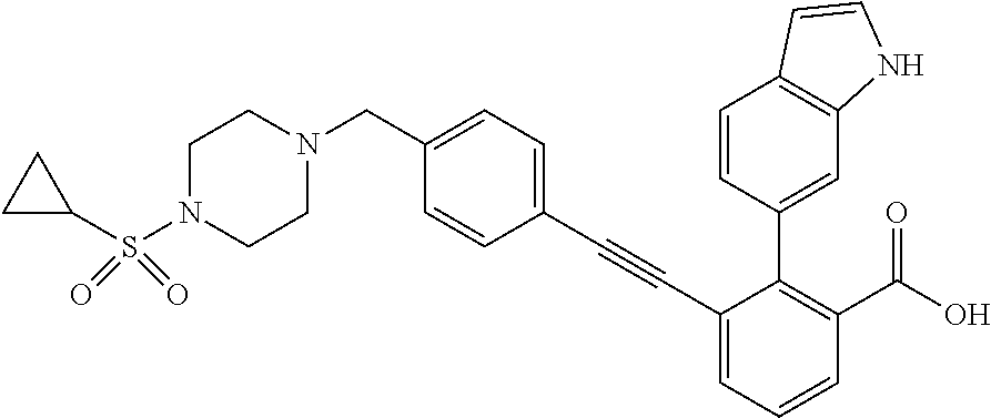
C1(C#CC2=CC=C(CN3CCN(S(C4CC4)(=O)=O)CC3)C=C2)=CC=CC(C(O)=O)=C1C1=CC2=C(C=C1)C=CN2
